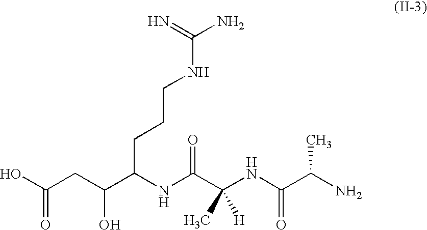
OC(CC(C(NC(C(NC(C(N)C)=O)(C)[H])=O)CCCNC(N)=N)O)=O
